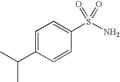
C1=C(C(C)C)C=CC(S(N)(=O)=O)=C1
